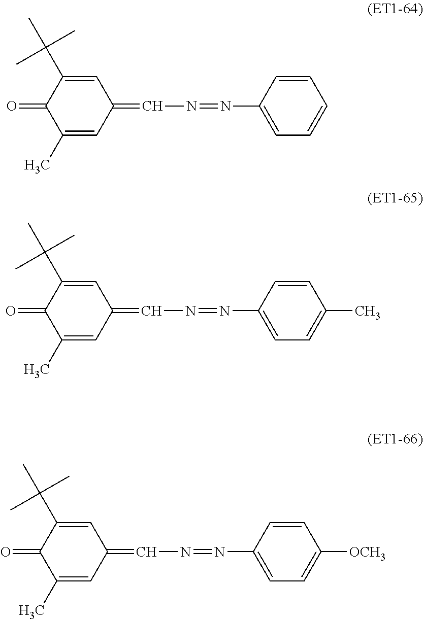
C1(C)=CC(=CN=NC2=CC=CC=C2)C=C(C(C)(C)C)C1=O.C1(C)=CC(=CN=NC2=CC=C([OCH3])C=C2)C=C(C(C)(C)C)C1=O.C1(C)=CC(=CN=NC2=CC=C(C)C=C2)C=C(C(C)(C)C)C1=O
